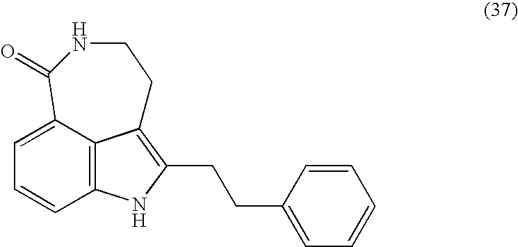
C12=C3C(=CC=C1)C(=O)NCCC3=C(CCC1=CC=CC=C1)N2
